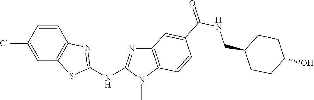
C1(Cl)=CC2=C(C=C1)N=C(NC1=NC3=C(N1C)C=CC(C(NCC1CCC(O)CC1)=O)=C3)S2
